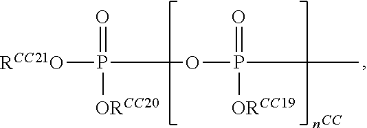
[RCC21O]P([ORCC20])(=O)OP(C)(=O)[ORCC19].[CC]
